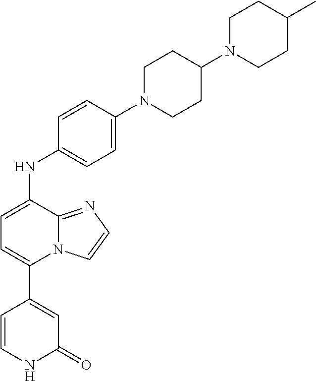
N(C1=CC=C(C2=CC(=O)NC=C2)N2C1=NC=C2)C1=CC=C(N2CCC(N3CCC(C)CC3)CC2)C=C1
